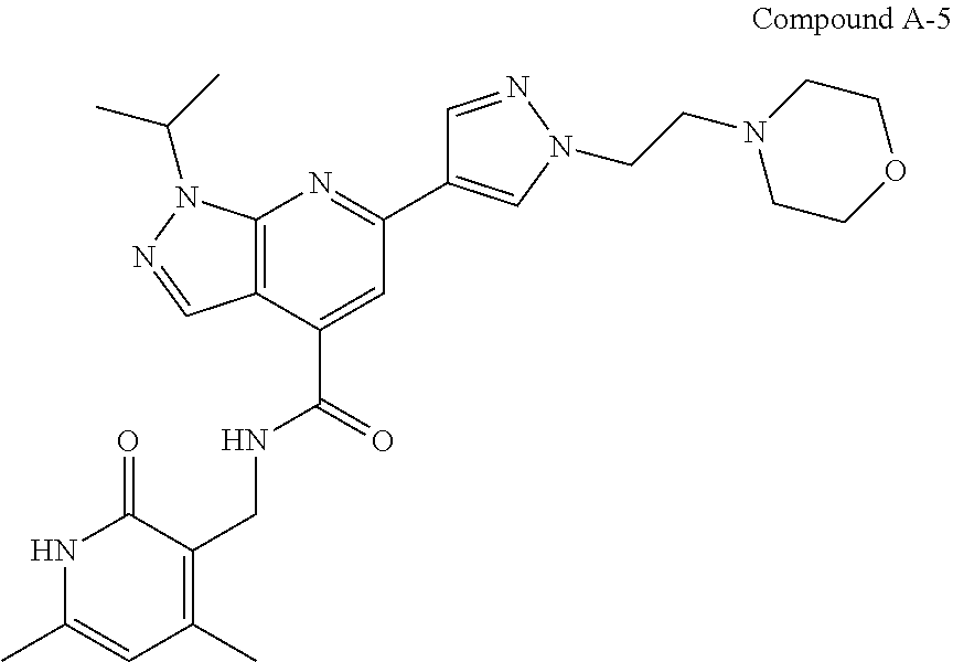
C12=C(C(C(=O)NCC3=C(C)C=C(C)NC3=O)=CC(C3=CN(CCN4CCOCC4)N=C3)=N1)C=NN2C(C)C
